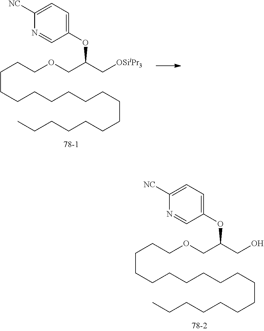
C(CCCCCCCCCCCCC)CCCCOCC(CO)OC1=CC=C([NC])N=C1.C(CCCCCCCCCCCCC)CCCCOCC(C[OSiiPr3])OC1=CC=C([NC])N=C1
